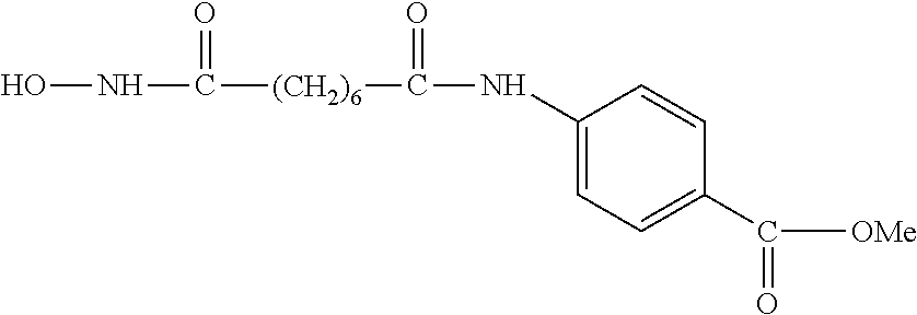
ONC([(CH2)6]C(NC1=CC=C(C([OMe])=O)C=C1)=O)=O
